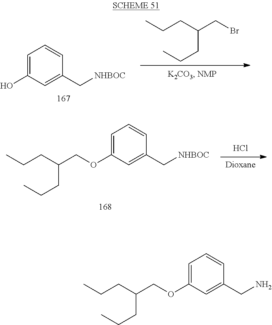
C1=C(O)C=C(C[NHBOC])C=C1.CCCC(CBr)CCC.C1=C(OCC(CCC)CCC)C=C(C[NHBOC])C=C1.Cl.C1=C(OCC(CCC)CCC)C=C(CN)C=C1
